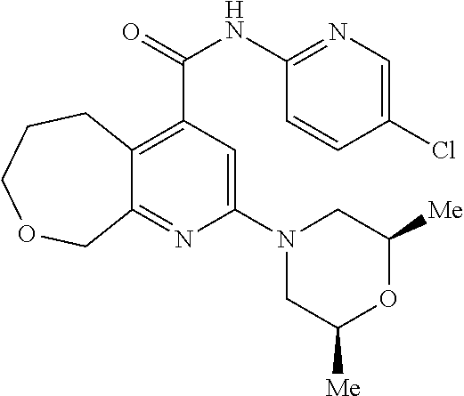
C12=C(C(NC3=NC=C(Cl)C=C3)=O)C=C(N3CC([Me])OC([Me])C3)N=C1COCCC2
